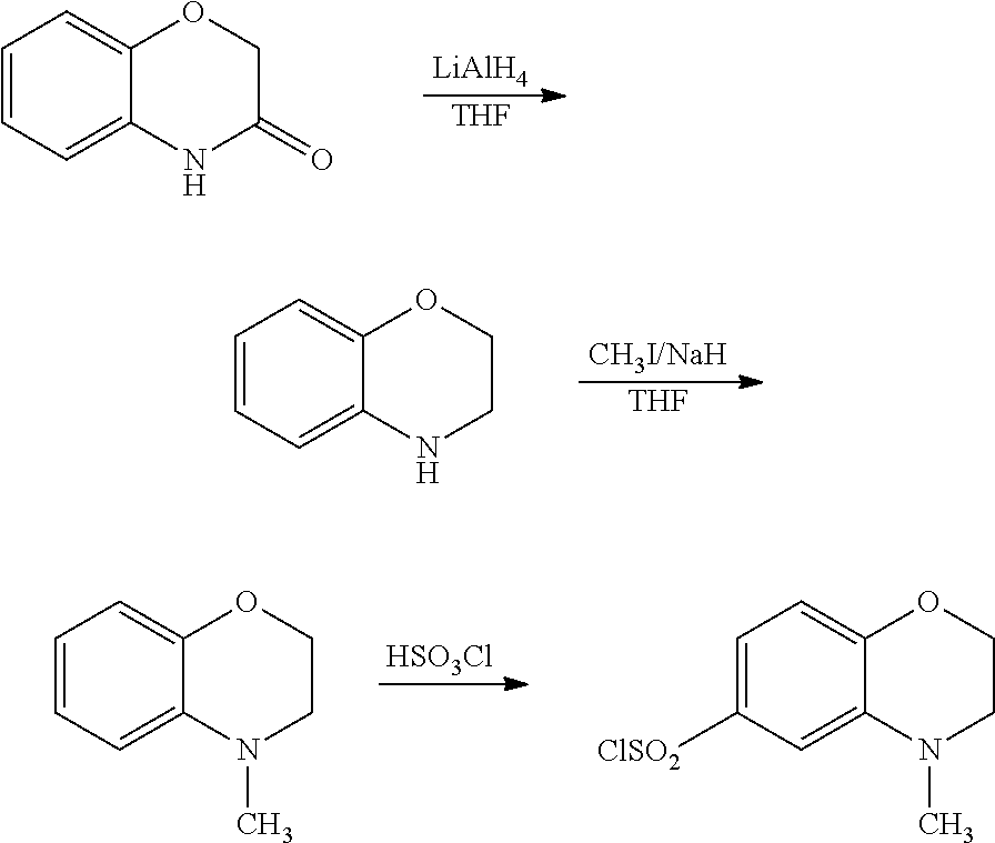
[LiAlH4].[THF].C1=CC=C2C(=C1)OCC(=O)N2.[CH3I/NaH].[THF].C1=CC=C2C(=C1)OCCN2.[HSO3Cl].C1=CC=C2C(=C1)OCCN2C.C1=C([ClSO2])C=C2C(=C1)OCCN2C
